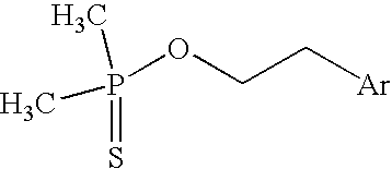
CP(OCC[Ar])(=S)C
